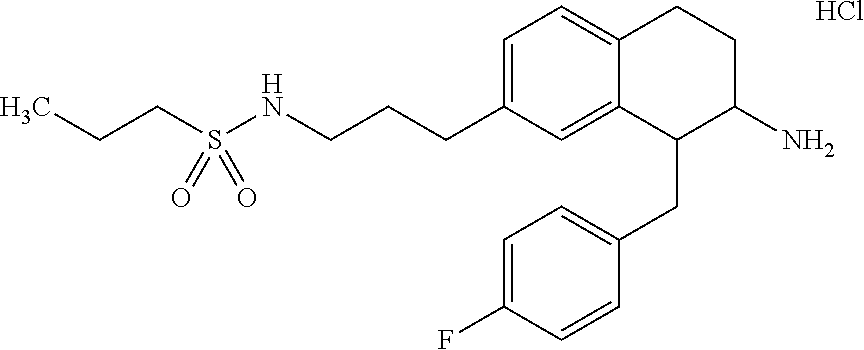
C1=C(CCCNS(CCC)(=O)=O)C=C2C(=C1)CCC(N)C2CC1=CC=C(F)C=C1.Cl
